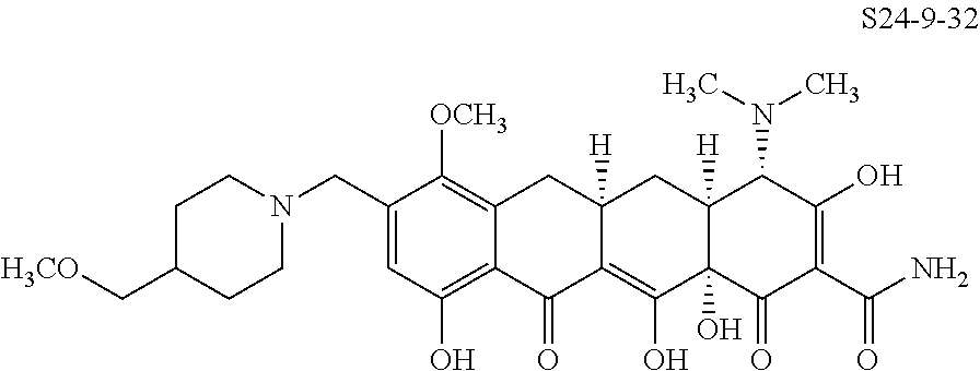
C1=C(CN2CCC(C[H3CO])CC2)C([OCH3])=C2C(=C1O)C(=O)C1=C(O)C3(O)C([H])(CC1([H])C2)C(N(C)C)C(O)=C(C(N)=O)C3=O
